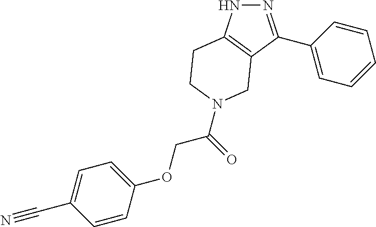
N1N=C(C2=CC=CC=C2)C2=C1CCN(C(COC1=CC=C(C#N)C=C1)=O)C2
